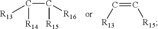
C(C([R15])[R16])([R14])[R13].C(=C[R15])[R13]
